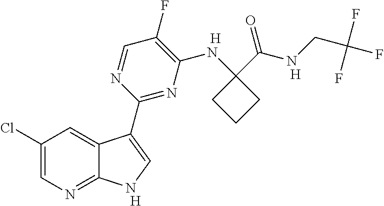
C1(F)=C(NC2(C(NCC(F)(F)F)=O)CCC2)N=C(C2=CNC3=NC=C(Cl)C=C32)N=C1.[H].[H].[H]
